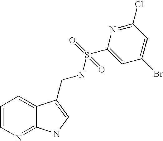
C1=CN=C2C(=C1)C(CNS(=O)(C1=CC(Br)=CC(Cl)=N1)=O)=CN2
